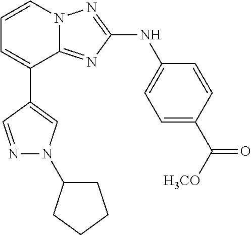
C1=CN2C(=NC(NC3=CC=C(C([H3CO])=O)C=C3)=N2)C(C2=CN(C3CCCC3)N=C2)=C1
